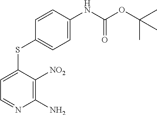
C1=C(SC2=CC=C(NC(OC(C)(C)C)=O)C=C2)C([NO2])=C(N)N=C1
